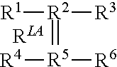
[R1][R2](=[R5]([R4])[R6])[R3]
